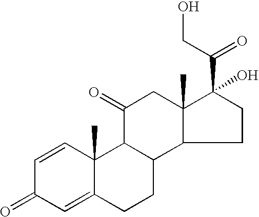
C1CC(C(CO)=O)(O)C2(C)C1C1C(C(=O)C2)C2(C)C(=CC(=O)C=C2)CC1
